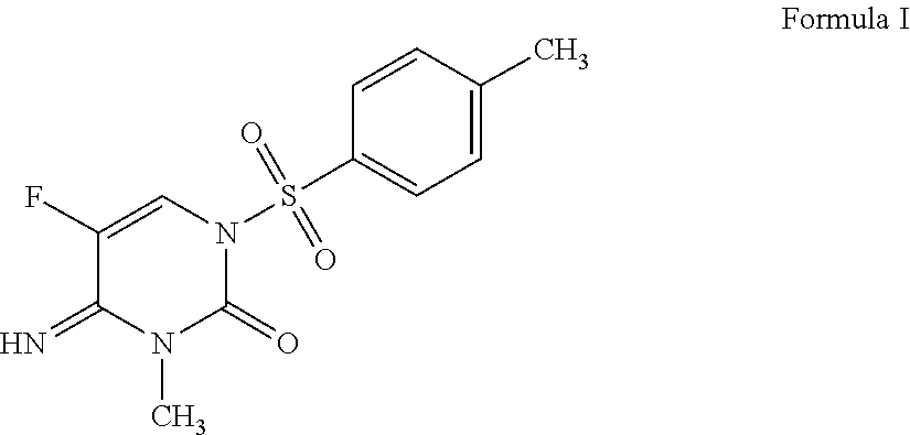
N1(C)C(=O)N(S(=O)(=O)C2=CC=C(C)C=C2)C=C(F)C1=N
